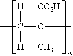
C(C(C)([CO2H])C)([H])([H])C
